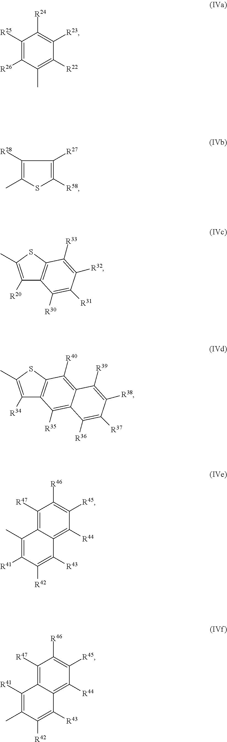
C1([R25])=C([R26])C(C)=C([R22])C([R23])=C1[R24].C1([R28])=C(C)SC([R58])=C1[R27].C1([R20])=C(C)SC2=C1C([R30])=C([R31])C([R32])=C2[R33].C12=C([R35])C3=C(C([R40])=C1C([R39])=C([R38])C([R37])=C2[R36])SC(C)=C3[R34].C1([R47])=C2C(=C([R44])C([R45])=C1[R46])C([R43])=C([R42])C([R41])=C2C.C1([R47])=C2C(=C([R44])C([R45])=C1[R46])C([R43])=C([R42])C(C)=C2[R41]
